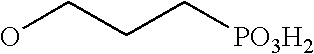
C(CC[PO3H2])O
